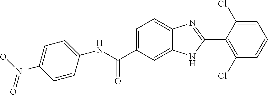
N(C(C1=CC=C2C(=C1)NC(C1=C(Cl)C=CC=C1Cl)=N2)=O)C1=CC=C([N+]([O-])=O)C=C1
